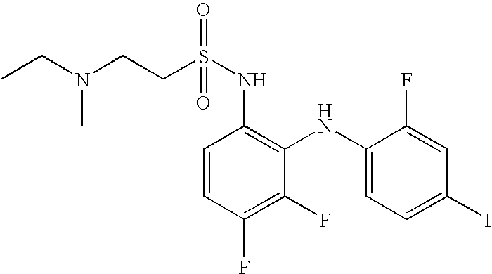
C1=CC(F)=C(F)C(NC2=CC=C(I)C=C2F)=C1NS(CCN(CC)C)(=O)=O
